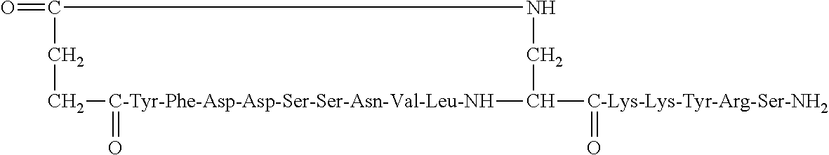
C1[C-Tyr-Phe-Asp-Asp-Ser-Ser-Asn-Val-Leu-NH](=O)C([C-Lys-Lys-Tyr-Arg-Ser-NH2]=O)CNC(=O)C1
